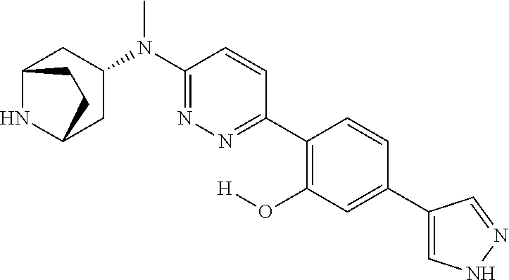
C12NC(CC(N(C3=NN=C(C4=C(O[H])C=C(C5=CNN=C5)C=C4)C=C3)C)C1)CC2
